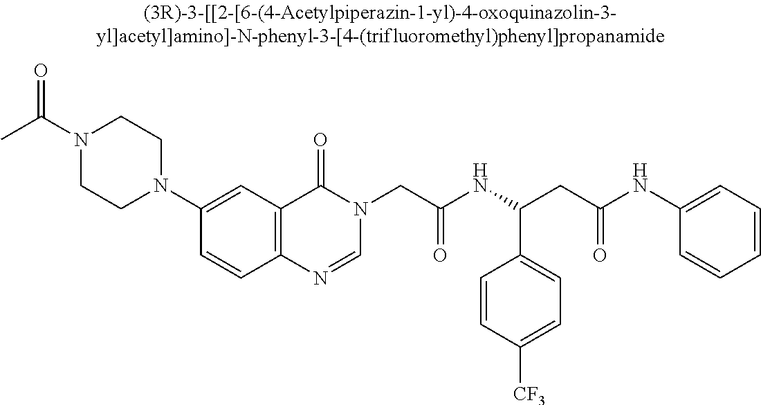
CC(N1CCN(C2=CC3=C(C=C2)N=CN(CC(NC(CC(NC2=CC=CC=C2)=O)C2=CC=C([CF3])C=C2)=O)C3=O)CC1)=O
